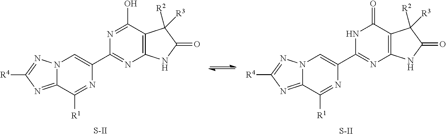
C12=NC([R4])=NN1C=C(C1=NC3=C(C(=O)N1)C([R2])([R3])C(=O)N3)N=C2[R1].[S-II].C12=NC([R4])=NN1C=C(C1=NC3=C(C(O)=N1)C([R2])([R3])C(=O)N3)N=C2[R1].[S-II]
